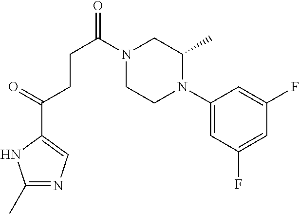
C(CC(C1=CN=C(C)N1)=O)C(=O)N1CCN(C2=CC(F)=CC(F)=C2)C(C)C1
